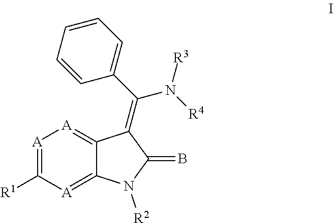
[A]1=C([R1])[A]=C2C(=[A]1)C(=C(N([R3])[R4])C1=CC=CC=C1)C(=B)N2[R2]
